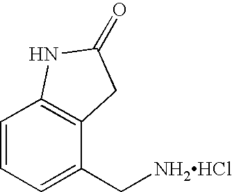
C1=CC=C(C[NH2HCl])C2=C1NC(=O)C2
